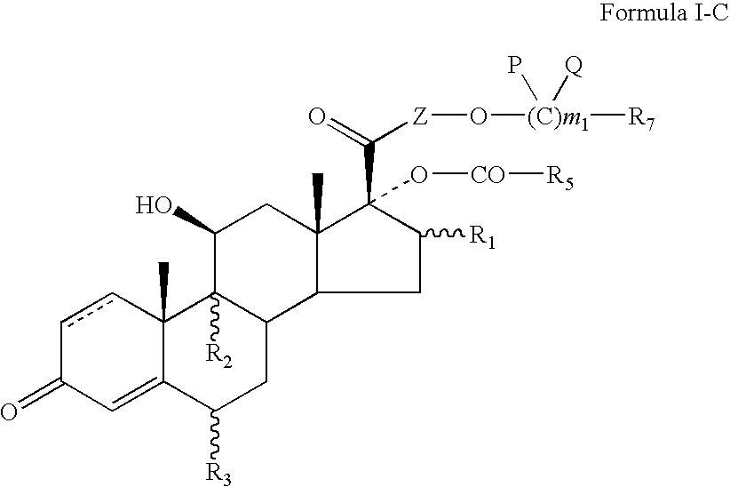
c1cC2(C)C(=CC1=O)C([R3])CC1C2([R2])C(O)CC2(C)C1CC([R1])C2(C([Z]O[(C)m1]([R7])(P)[Q])=O)O[CO][R5]
